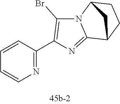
N1=C(C2=C(Br)N3C(=N2)C2CCC3C2)C=CC=C1
